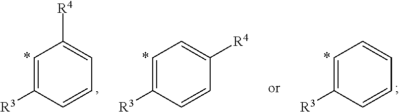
C1=C([R3])C=CC([R4])=C1.C1=C([R3])C=CC=C1[R4].C1=C([R3])C=CC=C1
